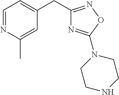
C1(CC2=CC=NC(C)=C2)=NOC(N2CCNCC2)=N1
